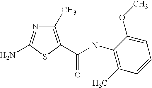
NC1=NC(C)=C(C(=O)NC2=C(C)C=CC=C2OC)S1
